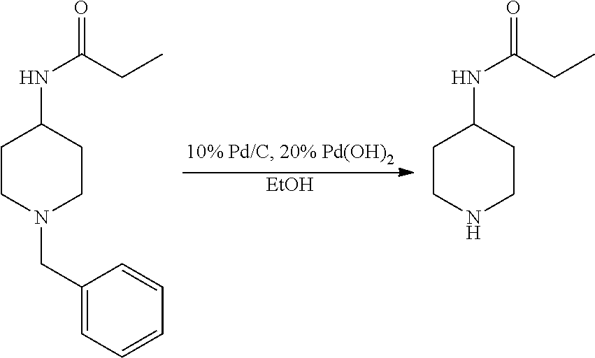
C(N1CCC(NC(CC)=O)CC1)C1=CC=CC=C1.N1CCC(NC(CC)=O)CC1.[EtOH]
